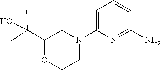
C1=C(N2CC(C(C)(C)O)OCC2)N=C(N)C=C1
